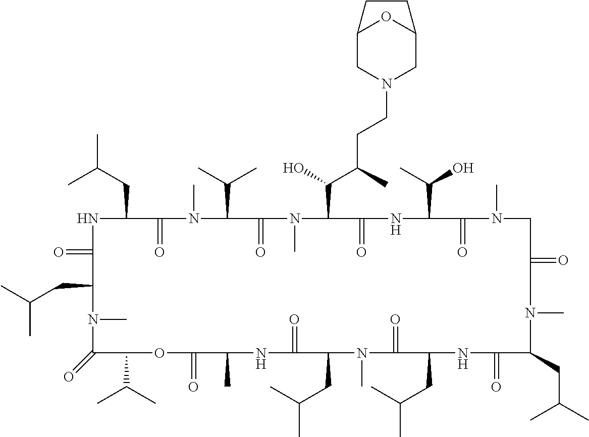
N1C(=O)C(CC(C)C)N(C)C(=O)C(C(C)C)OC(=O)C(C)NC(=O)C(CC(C)C)N(C)C(=O)C(CC(C)C)NC(=O)C(CC(C)C)N(C)C(=O)CN(C)C(=O)C(C(C)O)NC(=O)C(C(O)C(CCN2CC3OC(C2)CC3)C)N(C)C(=O)C(C(C)C)N(C)C(=O)C1CC(C)C
